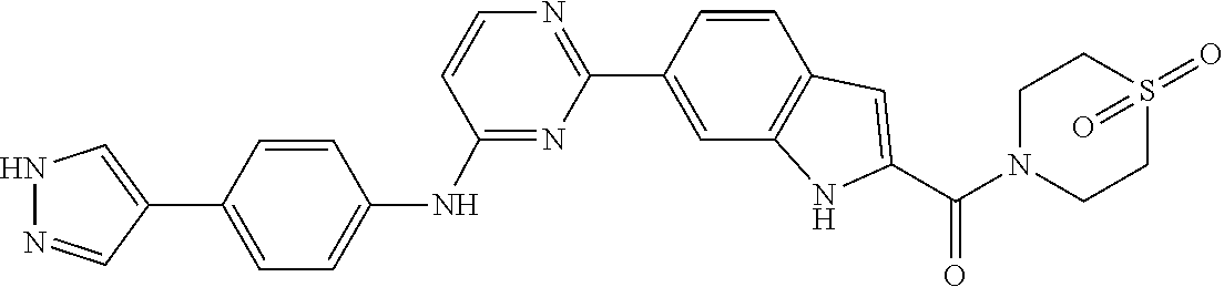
N1(C(C2=CC3=C(N2)C=C(C2=NC=CC(NC4=CC=C(C5=CNN=C5)C=C4)=N2)C=C3)=O)CCS(=O)(=O)CC1
